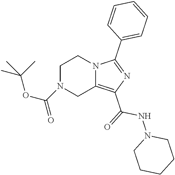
C1N(C(=O)OC(C)(C)C)CC2=C(C(=O)NN3CCCCC3)N=C(C3=CC=CC=C3)N2C1
